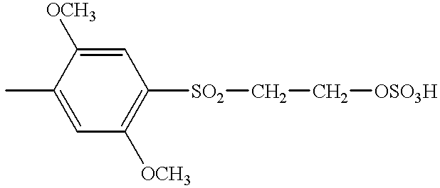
C1=C([OCH3])C(C)=CC([OCH3])=C1[SO2]CC[OSO3H]
